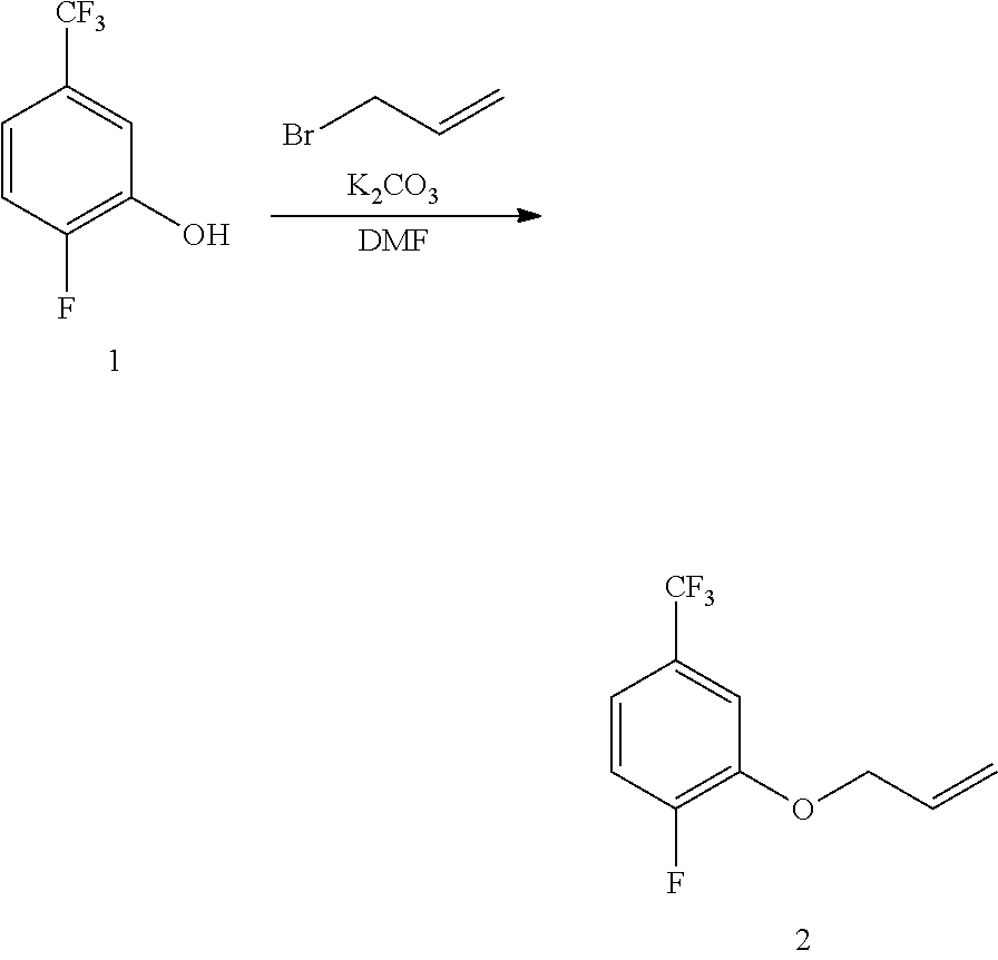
[K2CO3].BrCC=C.C1=CC(F)=C(O)C=C1[CF3].[DMF].C1=CC(F)=C(OCC=C)C=C1[CF3]
